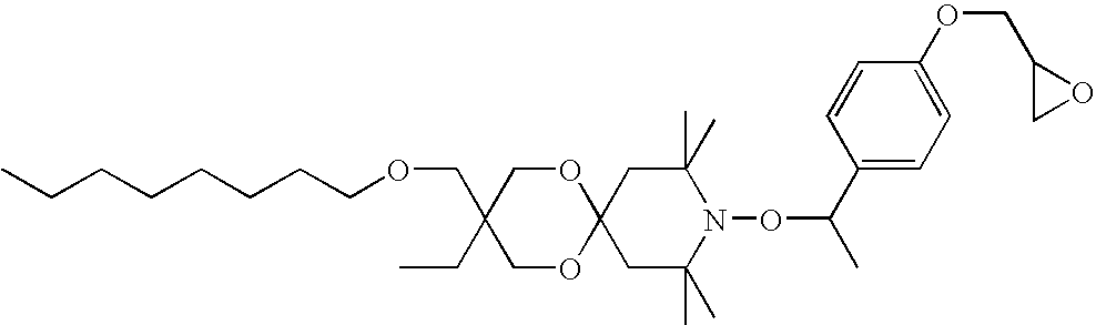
C12(CC(C)(C)N(OC(C)C3=CC=C(OCC4CO4)C=C3)C(C)(C)C1)OCC(COCCCCCCCC)(CC)CO2
